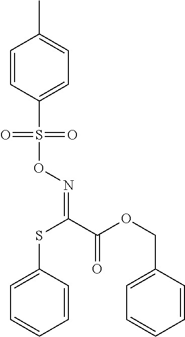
C1(S(ON=C(C(OCC2=CC=CC=C2)=O)SC2=CC=CC=C2)(=O)=O)=CC=C(C)C=C1
